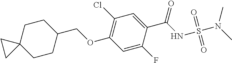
O(C1=C(Cl)C=C(C(=O)NS(N(C)C)(=O)=O)C(F)=C1)CC1CCC2(CC1)CC2
